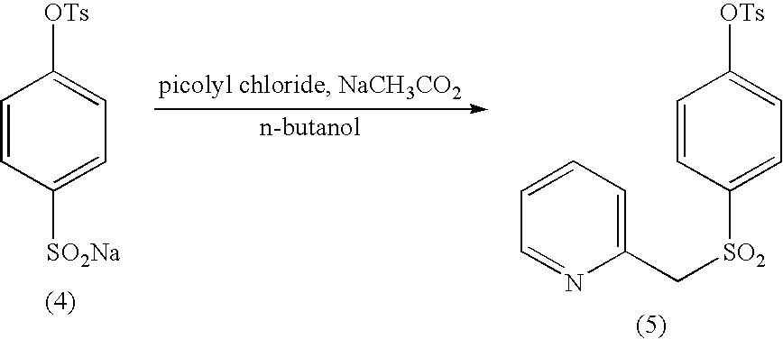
C1=CC([SO2Na])=CC=C1[OTs].C1=CC([SO2]CC2=CC=CC=N2)=CC=C1[OTs]
